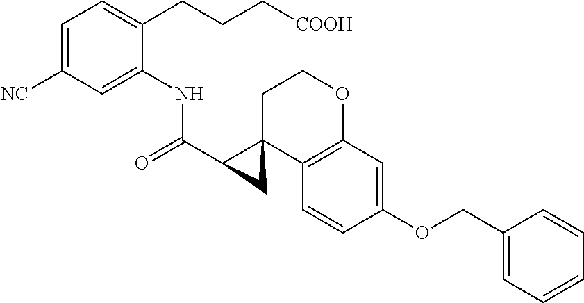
C1=C([NC])C=C(NC(C2C3(CCOC4=C3C=CC(OCC3=CC=CC=C3)=C4)C2)=O)C(CCC[COOH])=C1
